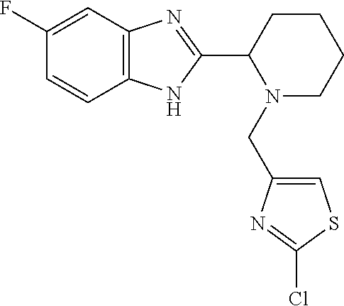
C1=CC2=C(C=C1F)N=C(C1CCCCN1CC1=CSC(Cl)=N1)N2
